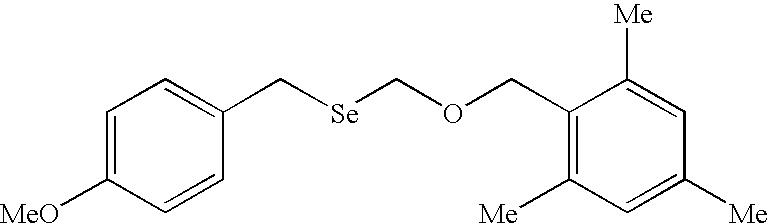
C1=C([MeO])C=CC(C[Se]COCC2=C([Me])C=C([Me])C=C2[Me])=C1
